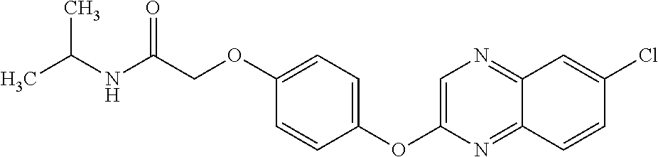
C1(OC2=CN=C3C(=N2)C=CC(Cl)=C3)=CC=C(OCC(NC(C)C)=O)C=C1
